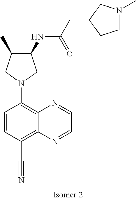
C1(NC(CC2CCN(C)C2)=O)C(C)CN(C2=C3C(=C(C#N)C=C2)N=CC=N3)C1
